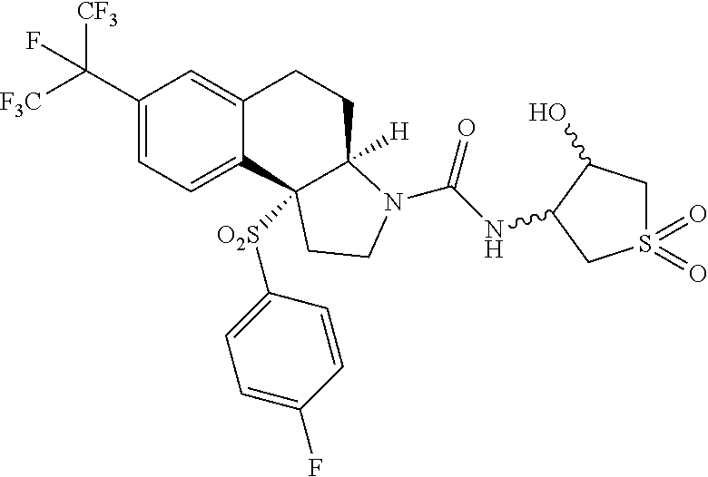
C1(C([F3C])([CF3])F)=CC=C2C(=C1)CCC1([H])C2([O2S]C2=CC=C(F)C=C2)CCN1C(=O)NC1C(O)CS(=O)(=O)C1
